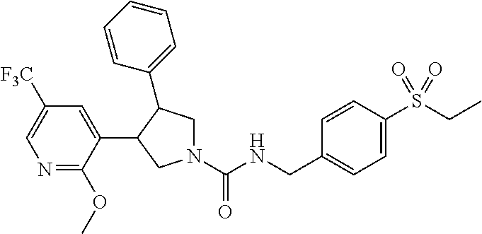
N1(C(NCC2=CC=C(S(CC)(=O)=O)C=C2)=O)CC(C2=CC=CC=C2)C(C2=CC([F3C])=CN=C2OC)C1
